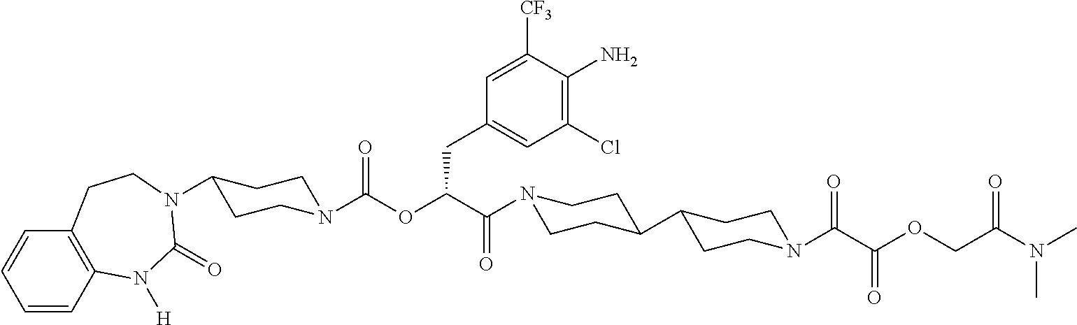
C1=CC2=C(C=C1)CCN(C1CCN(C(OC(C(=O)N3CCC(C4CCN(C(=O)C(=O)OCC(N(C)C)=O)CC4)CC3)CC3=CC(Cl)=C(N)C([CF3])=C3)=O)CC1)C(=O)N2[H]
